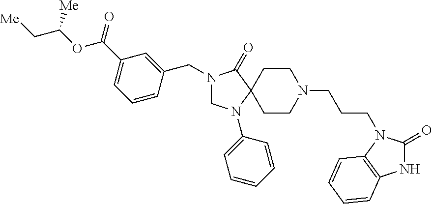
C1N(C2=CC=CC=C2)C2(C(=O)N1CC1=CC(C(OC(C[Me])[Me])=O)=CC=C1)CCN(CCCN1C(=O)NC3=C1C=CC=C3)CC2
